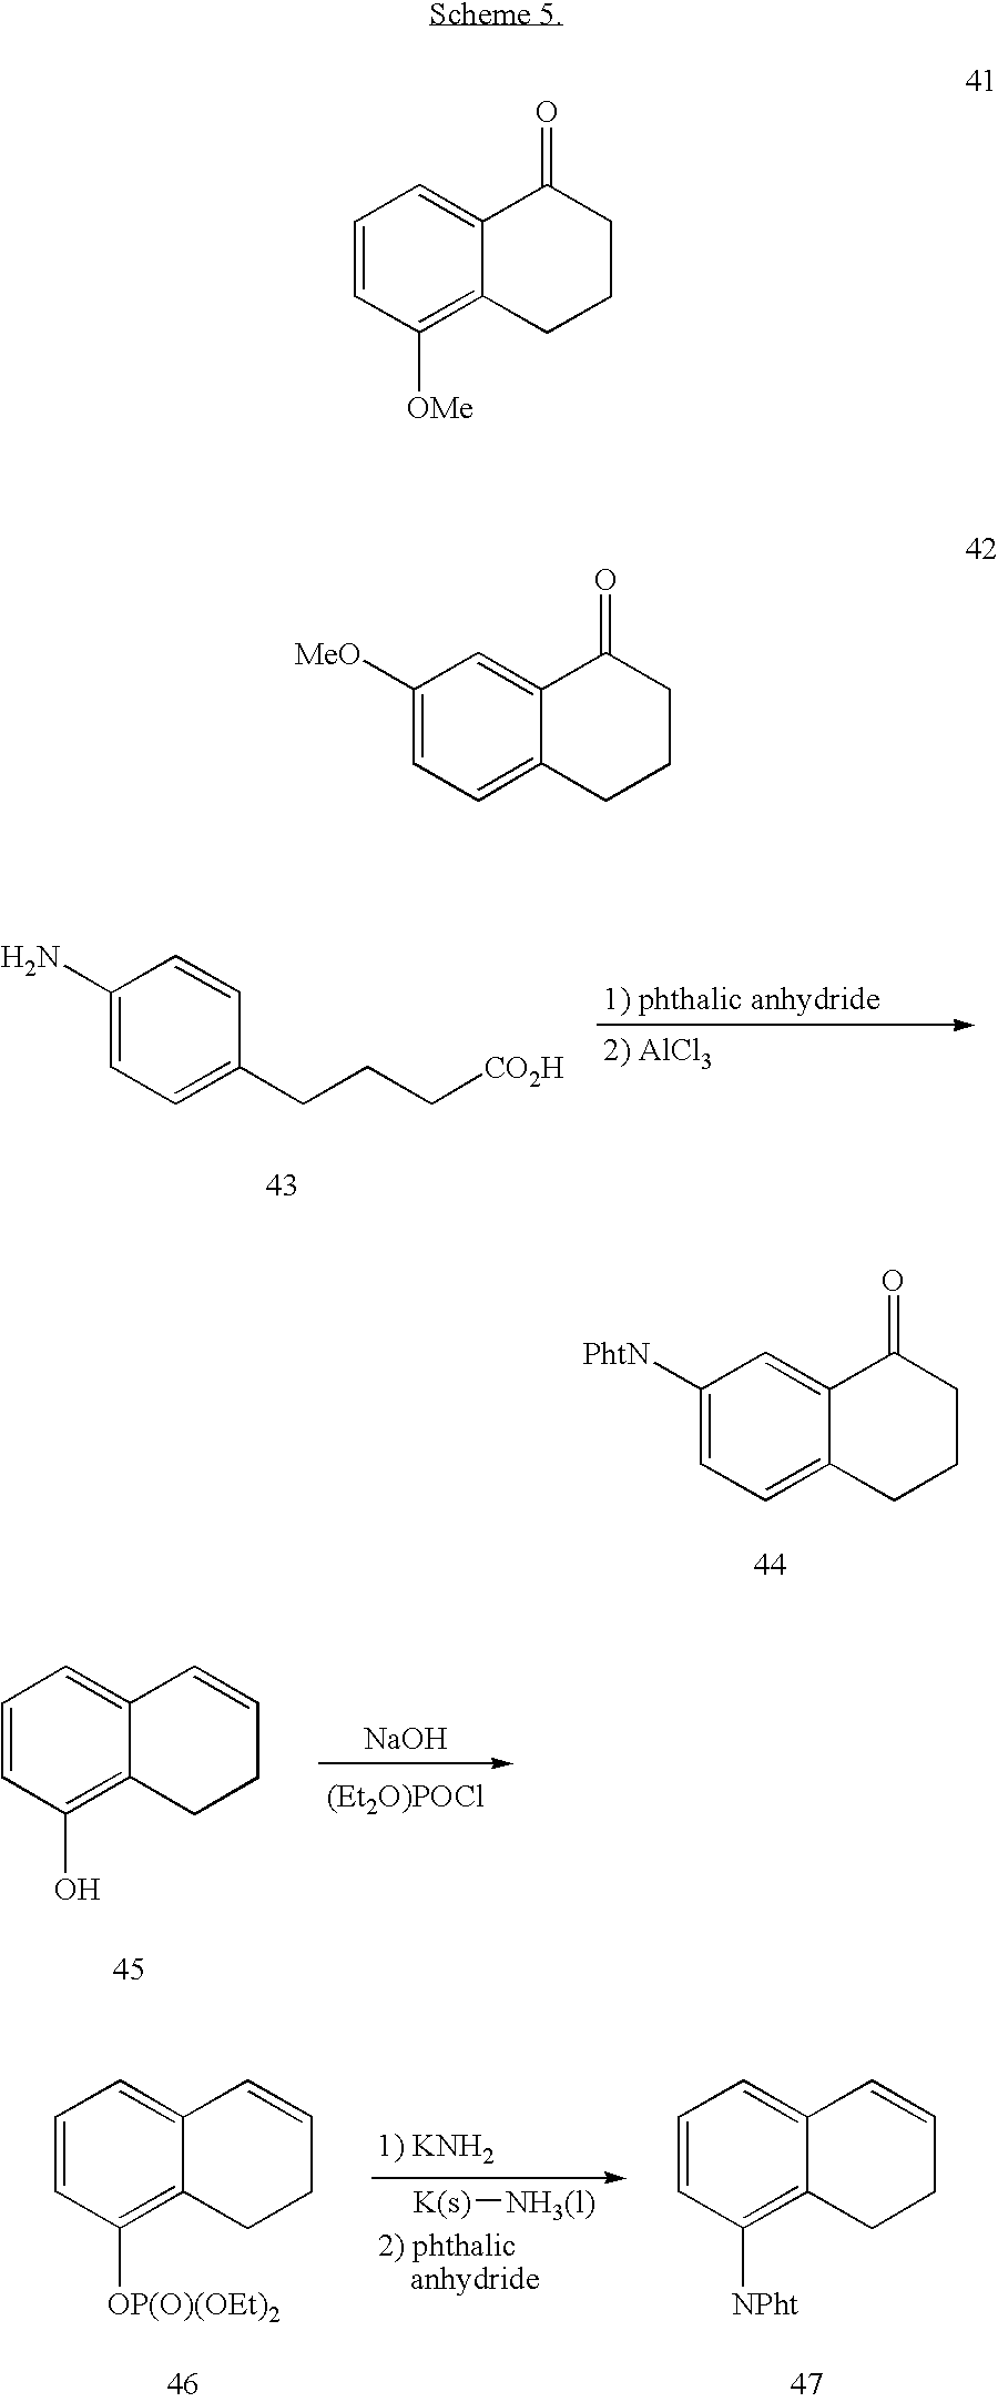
C1(N)=CC=C(CCC[CO2H])C=C1.C1([PhtN])=CC=C2C(=C1)C(=O)CCC2.C1=CC(O)=C2C(=C1)C=CCC2.[(Et2O)POCl].[NaOH].C1=CC([OP(O)(OEt)2])=C2C(=C1)C=CCC2.[2) phthalic    anhydride].[1) KNH2].[K(s)][NH3(l)].C1=CC([NPht])=C2C(=C1)C=CCC2.C1=CC([OMe])=C2C(=C1)C(=O)CCC2.C1([MeO])=CC=C2C(=C1)C(=O)CCC2
